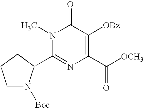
C1N([Boc])C(C2=NC(C([OCH3])=O)=C([OBz])C(=O)N2C)CC1
